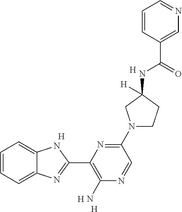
C1=CC=C2C(=C1)NC(C1=C(N)N=CC(N3CCC(NC(=O)C4=CN=CC=C4)([H])C3)=N1)=N2.[H].[H].[H].[H]
